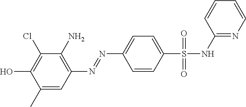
C1(Cl)=C(O)C(C)=CC(N=NC2=CC=C(S(=O)(=O)NC3=NC=CC=C3)C=C2)=C1N
